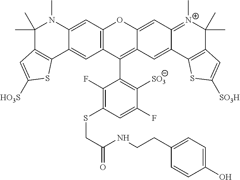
C1(C)(C)C2=C(C3=CC4=C(C=C3N1C)OC1=CC3=[N+](C)C(C)(C)C5=C(C3=CC1=C4C1=C([SO3])C(F)=CC(SCC(=O)NCCC3=CC=C(O)C=C3)=C1F)SC([SO3H])=C5)SC([HO3S])=C2
